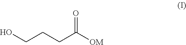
OCCCC([OM])=O
